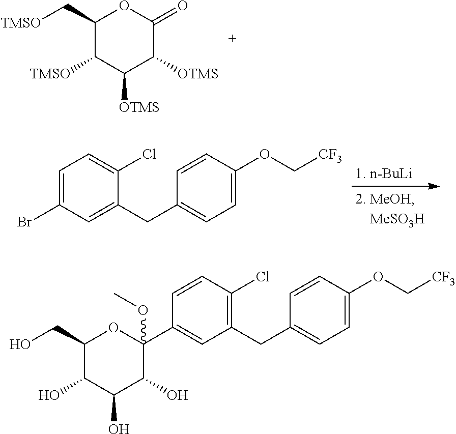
C1(C[TMSO])C([TMSO])C([OTMS])C([OTMS])C(=O)O1.C1=C(Br)C=C(CC2=CC=C(OC[CF3])C=C2)C(Cl)=C1.C1(CO)C(O)C(O)C(O)C(C2=CC(CC3=CC=C(OC[CF3])C=C3)=C(Cl)C=C2)(OC)O1
